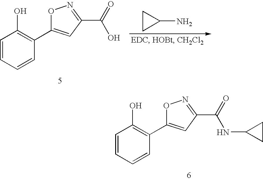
C1CC1N.C1=CC=CC(C2=CC(C(=O)O)=NO2)=C1O.C1=CC=CC(C2=CC(C(=O)NC3CC3)=NO2)=C1O
